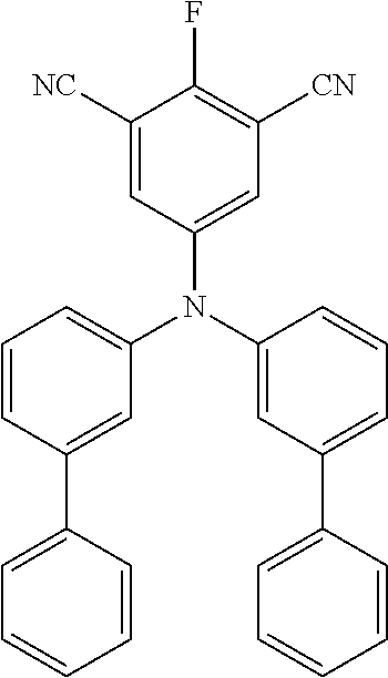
C1([NC])=CC(N(C2=CC(C3=CC=CC=C3)=CC=C2)C2=CC=CC(C3=CC=CC=C3)=C2)=CC([CN])=C1F
